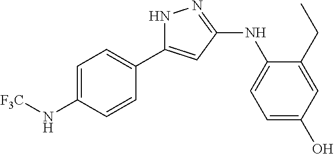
N1C(C2=CC=C(N[F3C])C=C2)=CC(NC2=CC=C(O)C=C2CC)=N1
